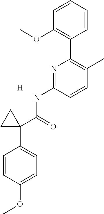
C1=CC=CC(C2=C(C)C=CC(NC(=O)C3(C4=CC=C(OC)C=C4)CC3)=N2)=C1OC.[H]
